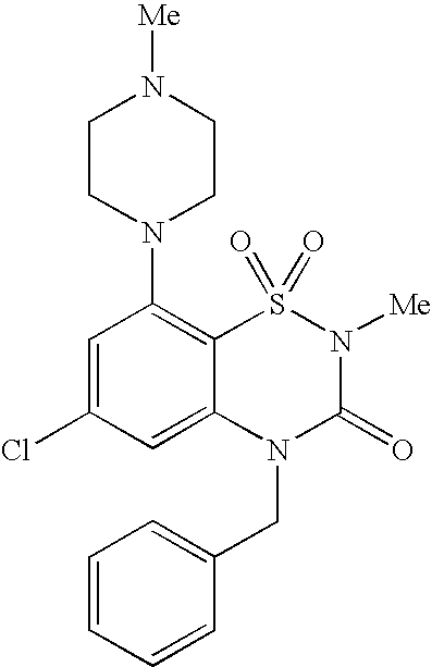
C1=C(Cl)C=C2C(=C1N1CCN([Me])CC1)S(=O)(=O)N([Me])C(=O)N2CC1=CC=CC=C1
